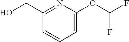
OCC1=NC(OC(F)F)=CC=C1
